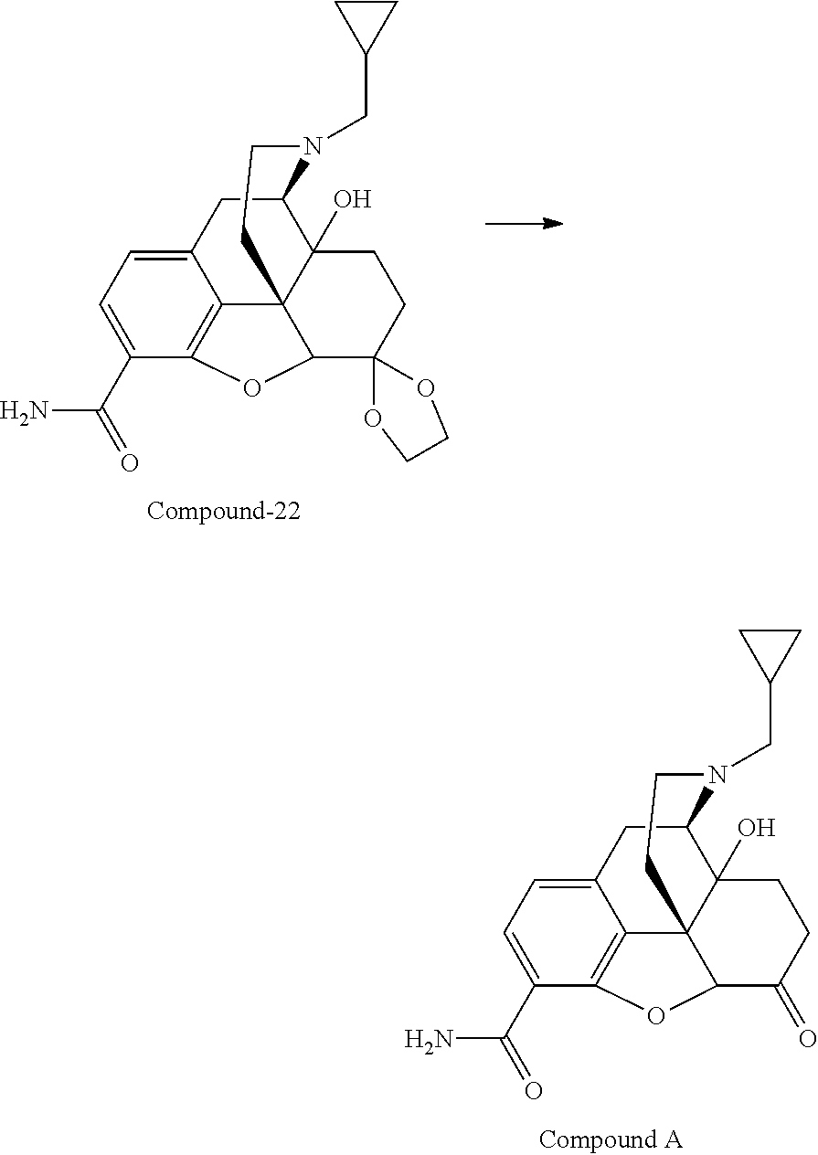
C12=CC=C(C(=O)N)C3=C1C14C(O)(C(C2)N(CC2CC2)CC1)CCC1(C4O3)OCCO1.C12=CC=C(C(=O)N)C3=C1C14C(O)(C(C2)N(CC2CC2)CC1)CCC(=O)C4O3
